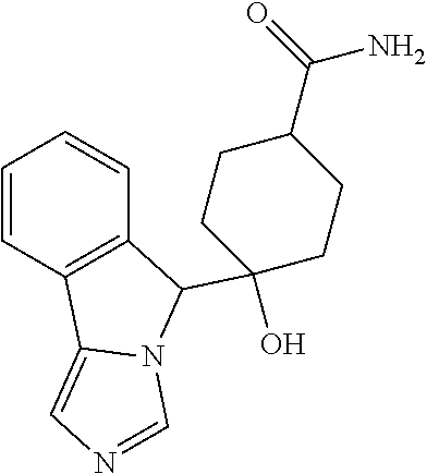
C1(C2(O)CCC(C(N)=O)CC2)C2=C(C3=CN=CN13)C=CC=C2
